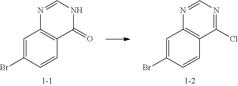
C1=C(Br)C=CC2=C1N=CNC2=O.C1=C(Br)C=CC2=C1N=CN=C2Cl
